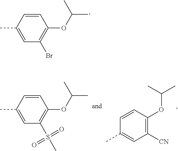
C1=C(C)C=CC(OC(C)C)=C1Br.C1=C(C)C=CC(OC(C)C)=C1S(C)(=O)=O.C1=CC(OC(C)C)=C([CN])C=C1C
